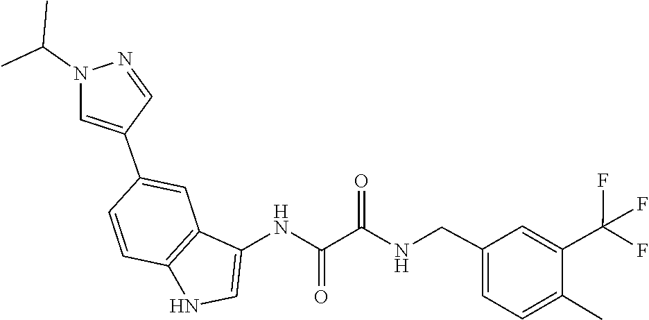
CC(C)N1C=C(C2=CC3=C(NC=C3NC(C(NCC3=CC=C(C)C(C(F)(F)F)=C3)=O)=O)C=C2)C=N1
